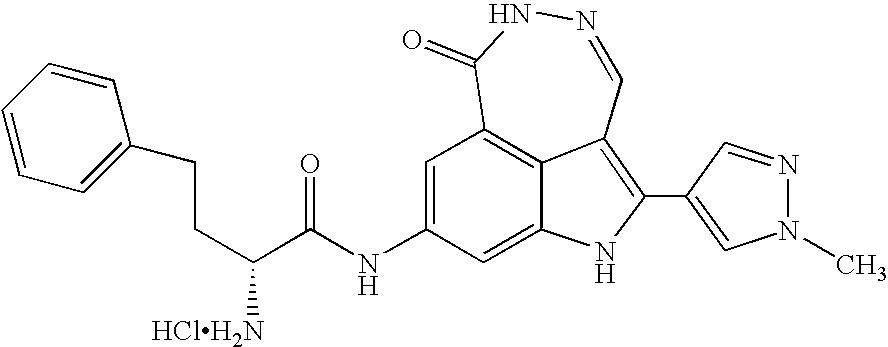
C1(=O)C2=C3C(=C(C4=CN(C)N=C4)NC3=CC(NC(=O)C(CCC3=CC=CC=C3)[HClH2N])=C2)C=NN1
